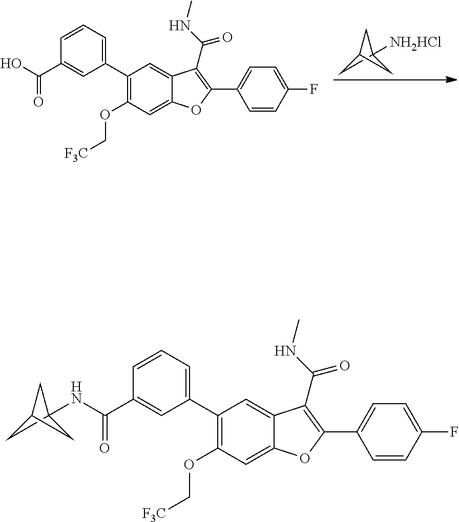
C1C2([NH2HCl])CC1C2.C1(C2=CC=CC(C(O)=O)=C2)=C(OC[F3C])C=C2C(=C1)C(C(NC)=O)=C(C1=CC=C(F)C=C1)O2.C1(C2=CC=CC(C(NC34CC(C3)C4)=O)=C2)=C(OC[F3C])C=C2C(=C1)C(C(NC)=O)=C(C1=CC=C(F)C=C1)O2
